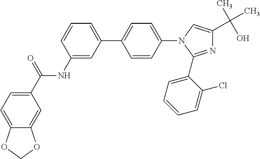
C1=C(C2=CC=C(N3C=C(C(C)(O)C)N=C3C3=CC=CC=C3Cl)C=C2)C=C(NC(C2=CC=C3C(=C2)OCO3)=O)C=C1
